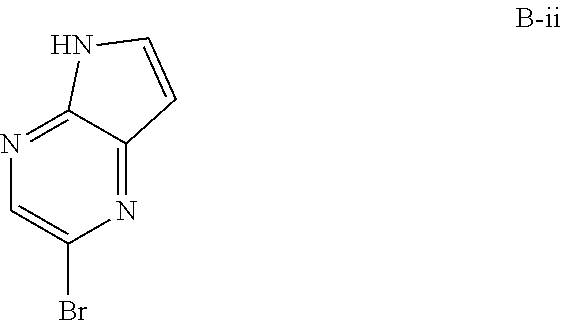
N1=C2C(=NC=C1Br)NC=C2
